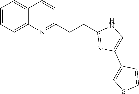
C1=CC=C2C(=C1)C=CC(CCC1=NC(C3=CSC=C3)=CN1)=N2
